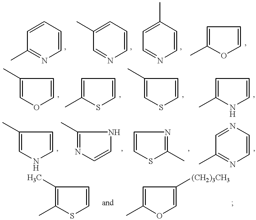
C1=CC=CN=C1C.C1(C)=CC=CN=C1.C1=C(C)C=CN=C1.C1=CC=C(C)O1.C1=CC(C)=CO1.C1=CC=C(C)S1.C1=CC=C(C)N1.C1=CN=C(C)N1.C1(C)=NC=CS1.C1=NC=CN=C1C.C1=CC(C)=C(C)S1.C1=C([(CH2)3CH3])C=C(C)O1.C1=CC(C)=CS1.C1=CC(C)=CN1
